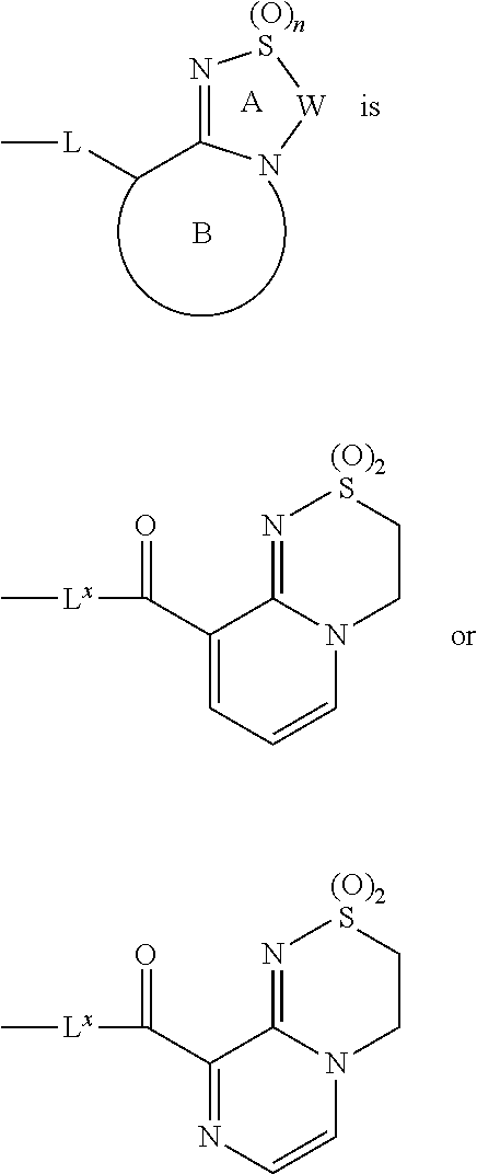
C1(C([Lx]C)=O)=NC=CN2C1=N[(O)2 S]CC2.N1=C(C[L]C)N[W][(O)n S]1.[A].B.C1(C([Lx]C)=O)=CC=CN2C1=N[(O)2 S]CC2
